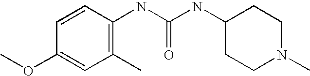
C1(C)=C(NC(NC2CCN(C)CC2)=O)C=CC(OC)=C1
